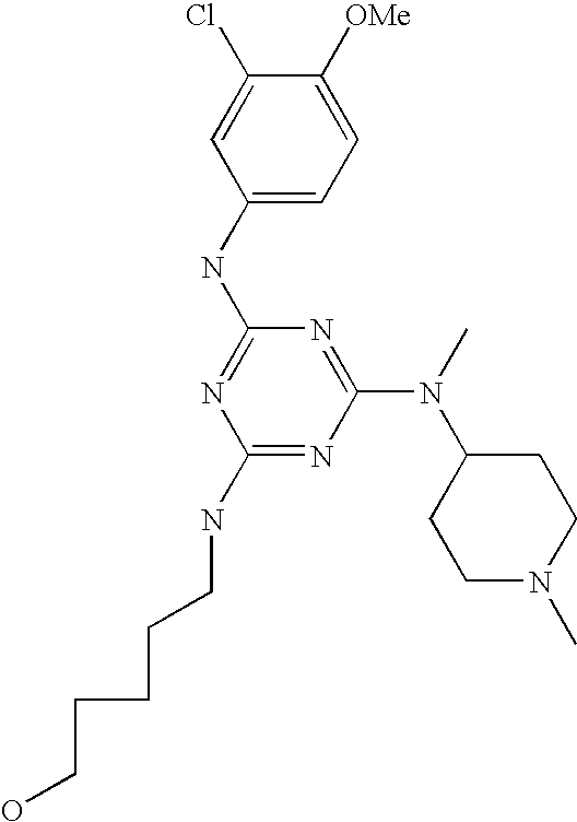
C1(NC2=NC(NCCCCCO)=NC(N(C)C3CCN(C)CC3)=N2)=CC=C([OMe])C(Cl)=C1
